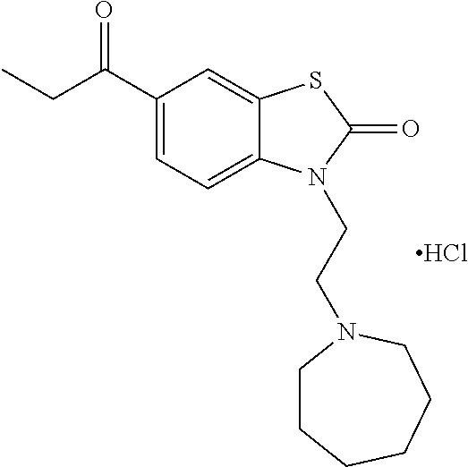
C1(C(CC)=O)=CC=C2C(=C1)SC(=O)N2CCN1CCCCCC1.Cl
